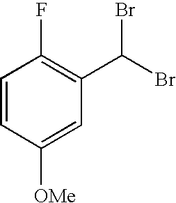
C1=CC([OMe])=CC(C(Br)Br)=C1F
